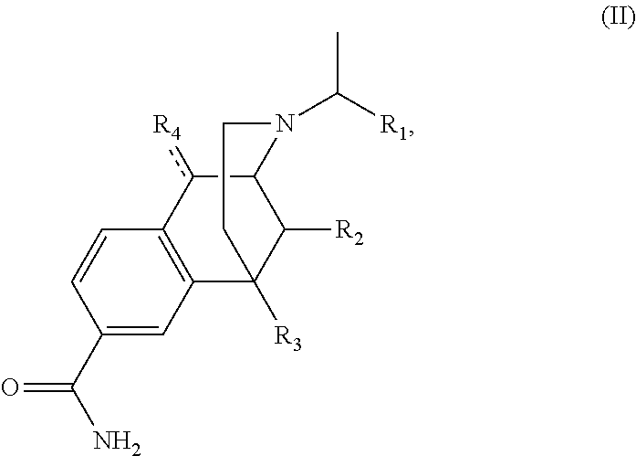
C1(C(=O)N)=CC2=C(C=C1)c([R4])C1C([R2])C2([R3])CCN1C([R1])C
